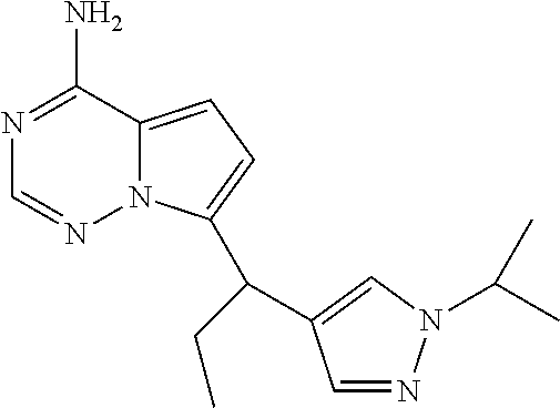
N1=C(N)C2=CC=C(C(CC)C3=CN(C(C)C)N=C3)N2N=C1
